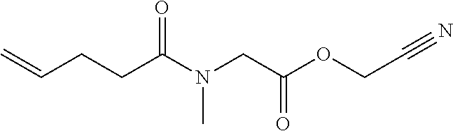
C(CCC(N(CC(OCC#N)=O)C)=O)=C
